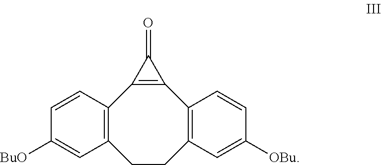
C12=C(CCC3=C(C4=C1C4=O)C=CC([OBu])=C3)C=C([BuO])C=C2
